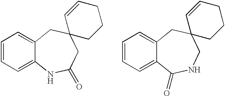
C1=CC=C2C(=C1)CC1(CC(=O)N2)CCCC=C1.C1=CC=C2C(=C1)CC1(CNC2=O)CCCC=C1
